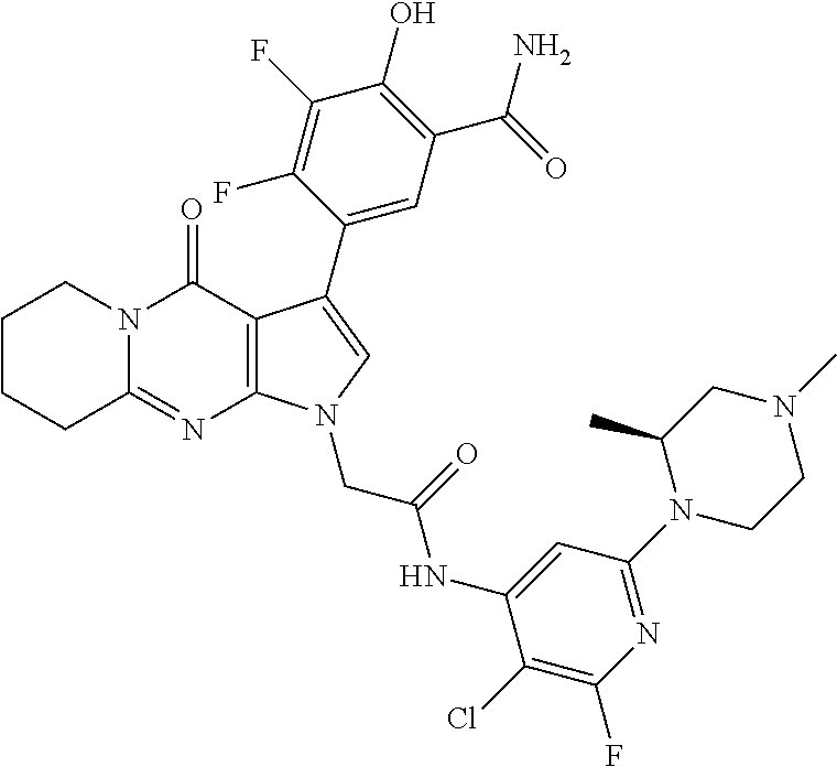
C12=NC3=C(C(=O)N1CCCC2)C(C1=CC(C(N)=O)=C(O)C(F)=C1F)=CN3CC(NC1=CC(N2CCN(C)CC2C)=NC(F)=C1Cl)=O
